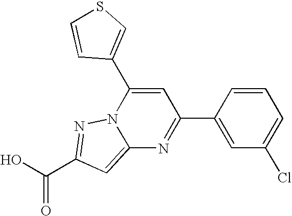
O=C(O)C1=NN2C(=C1)N=C(C1=CC(Cl)=CC=C1)C=C2C1=CSC=C1
